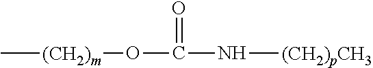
C[(CH2)m]OC(=O)N[(CH2)pCH3]
